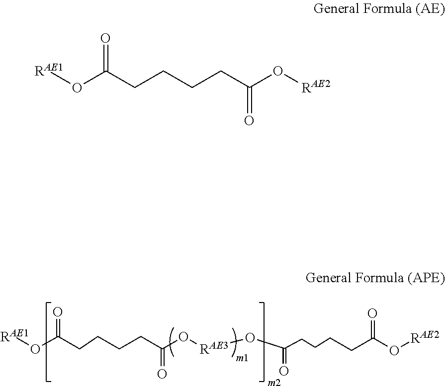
[RAE1]OC(CCCCC(=O)O[RAE3]OC(CCCCC(O[RAE2])=O)=O)=O.[RAE1]OC(CCCCC(=O)O[RAE2])=O
